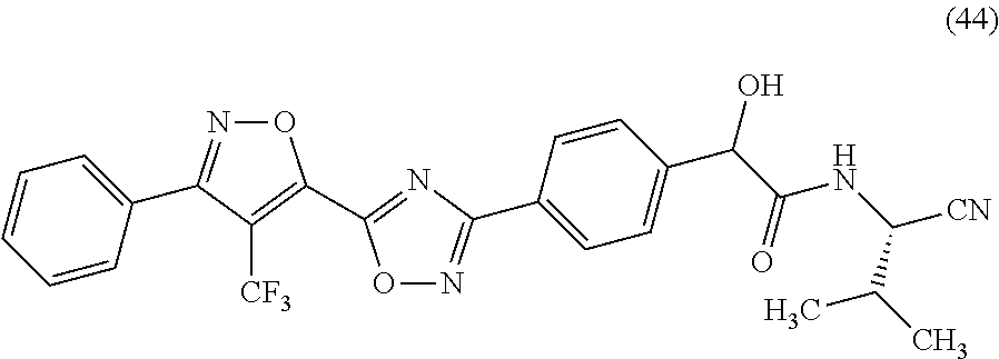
C1=CC=CC(C2=NOC(C3=NC(C4=CC=C(C(C(=O)NC([CN])C(C)C)O)C=C4)=NO3)=C2[CF3])=C1
